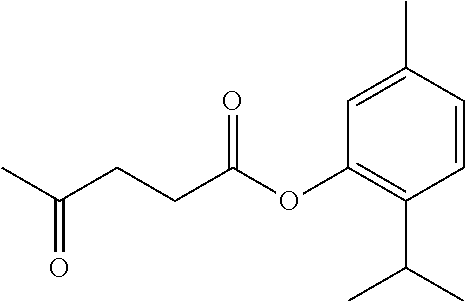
C1=C(C)C=CC(C(C)C)=C1OC(CCC(C)=O)=O
